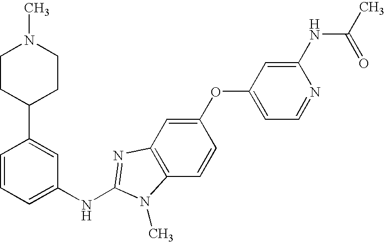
C1=CC=C(NC2=NC3=C(C=CC(OC4=CC=NC(NC(C)=O)=C4)=C3)N2C)C=C1C1CCN(C)CC1
